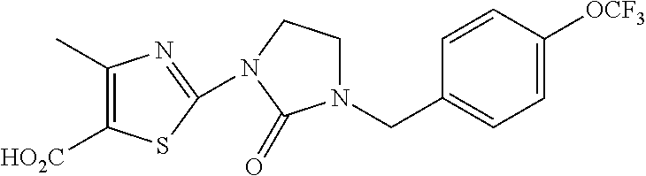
C1(CN2CCN(C3=NC(C)=C([HO2C])S3)C2=O)=CC=C([OCF3])C=C1
